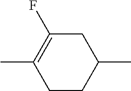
C1CC(C)=C(F)CC1C
